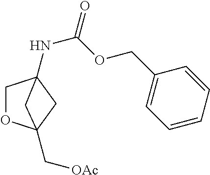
C1OC2(C[OAc])CC1(NC(=O)OCC1=CC=CC=C1)C2
